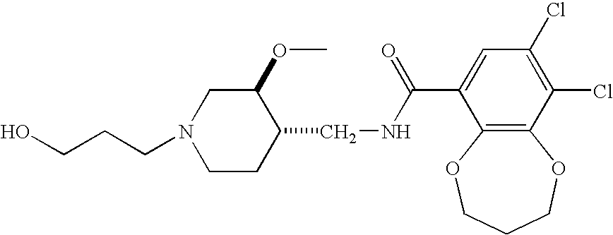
OCCCN1CCC(CNC(C2=CC(Cl)=C(Cl)C3=C2OCCCO3)=O)C(OC)C1
